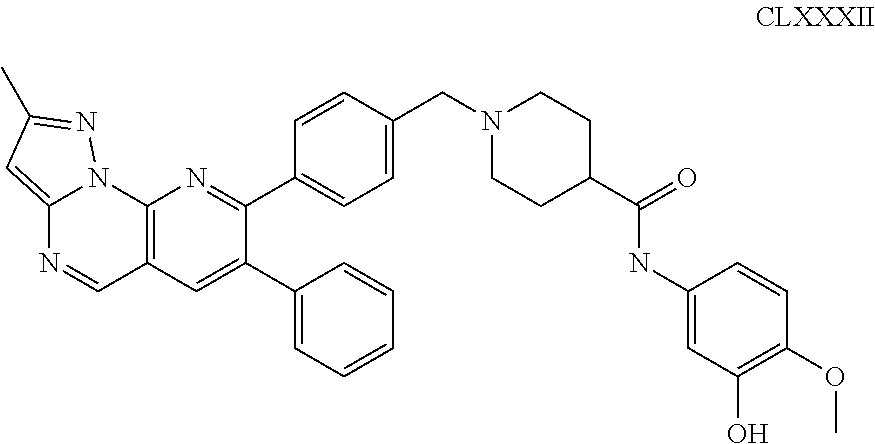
C12=CC(C)=NN1C1=C(C=N2)C=C(C2=CC=CC=C2)C(C2=CC=C(CN3CCC(C(NC4=CC(O)=C(OC)C=C4)=O)CC3)C=C2)=N1
